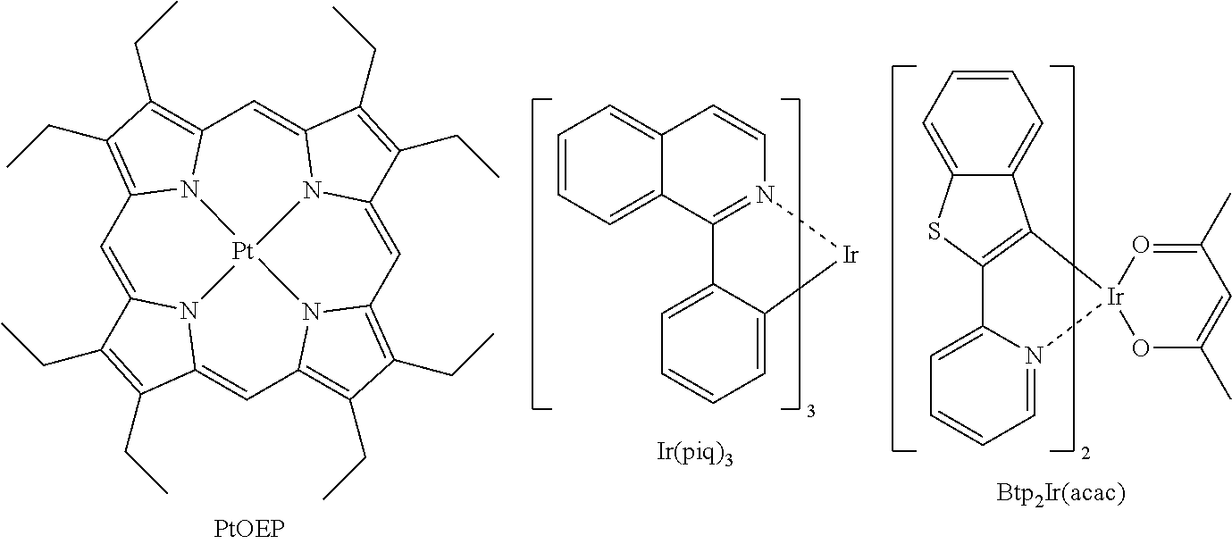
C1=C2N3C(=CC4=C(CC)C(CC)=C5C=C6N7C(=CC8=C(CC)C(CC)=C1N8[Pt]73N54)C(CC)=C6CC)C(CC)=C2CC.C1=CC=C2C(=C1)C=CN1=C2C2=CC=CC=C2[Ir]1.C1=CC=C2C(=C1)C1=C(S2)C2=CC=CC=N2[Ir]12O=C(C)C=C(C)O2
